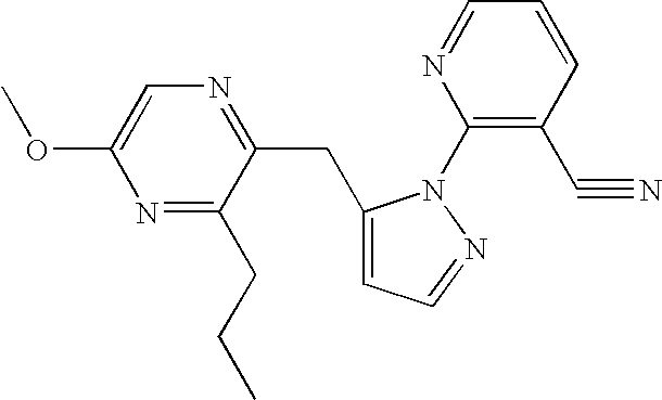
N1=C(CCC)C(CC2=CC=NN2C2=C(C#N)C=CC=N2)=NC=C1OC
